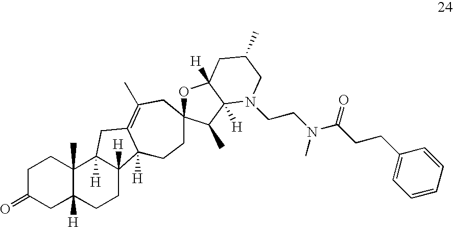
C1C(=O)CC2([H])C(C)(C1)C1([H])C([H])(CC2)C2([H])C(=C(C)CC3(CC2)OC2([H])C([H])(C3C)N(CCN(C(CCC3=CC=CC=C3)=O)C)CC(C)C2)C1
